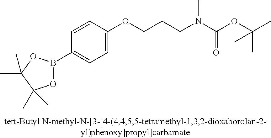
C1=CC(OCCCN(C(OC(C)(C)C)=O)C)=CC=C1B1OC(C)(C)C(C)(C)O1
